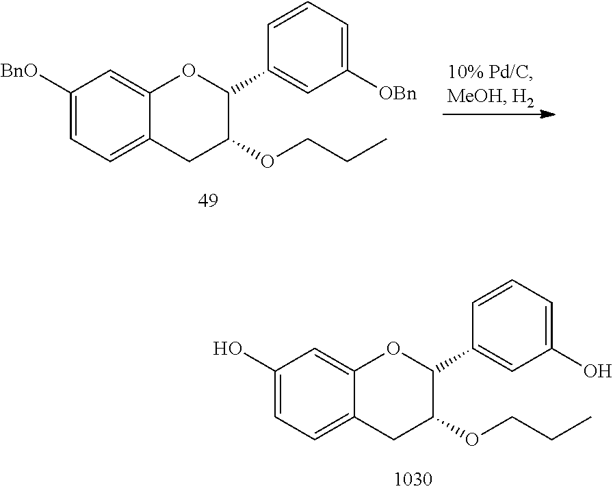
C1([BnO])=CC=C2C(=C1)OC(C1=CC([OBn])=CC=C1)C(OCCC)C2.C1(O)=CC=C2C(=C1)OC(C1=CC(O)=CC=C1)C(OCCC)C2
